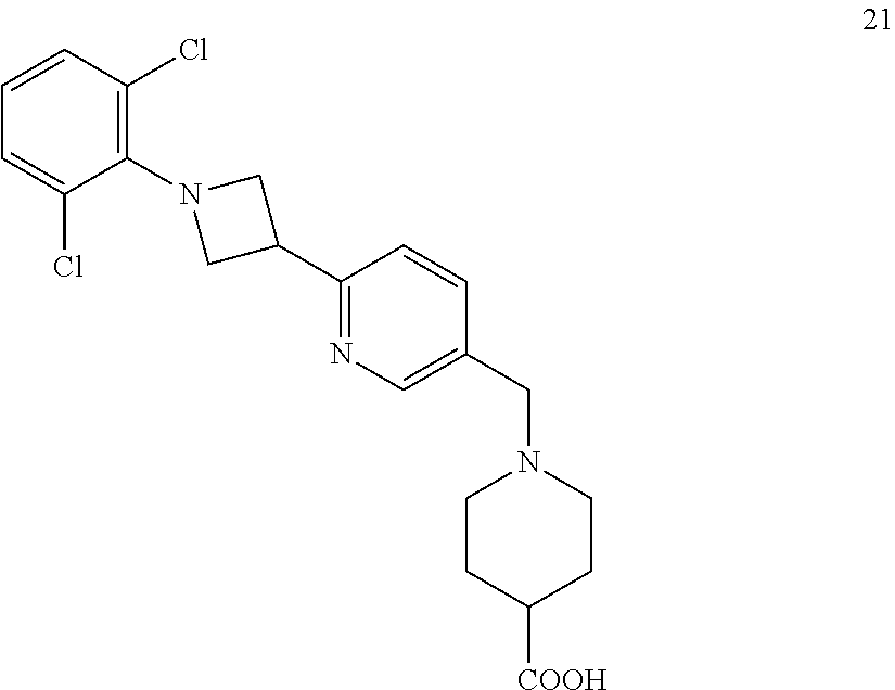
C1CC([COOH])CCN1CC1=CN=C(C2CN(C3=C(Cl)C=CC=C3Cl)C2)C=C1
